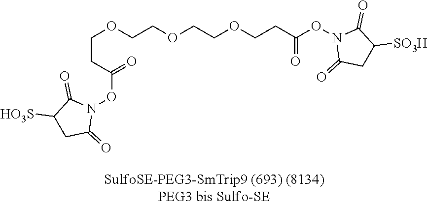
C(OCCOCCOCCC(ON1C(=O)CC([SO3H])C1=O)=O)CC(ON1C(=O)C([HO3S])CC1=O)=O
